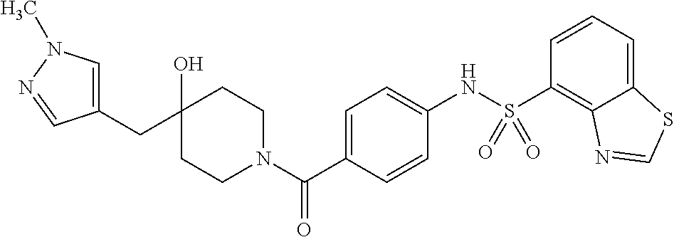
C1CN(C(C2=CC=C(NS(C3=C4C(=CC=C3)SC=N4)(=O)=O)C=C2)=O)CCC1(O)CC1=CN(C)N=C1
